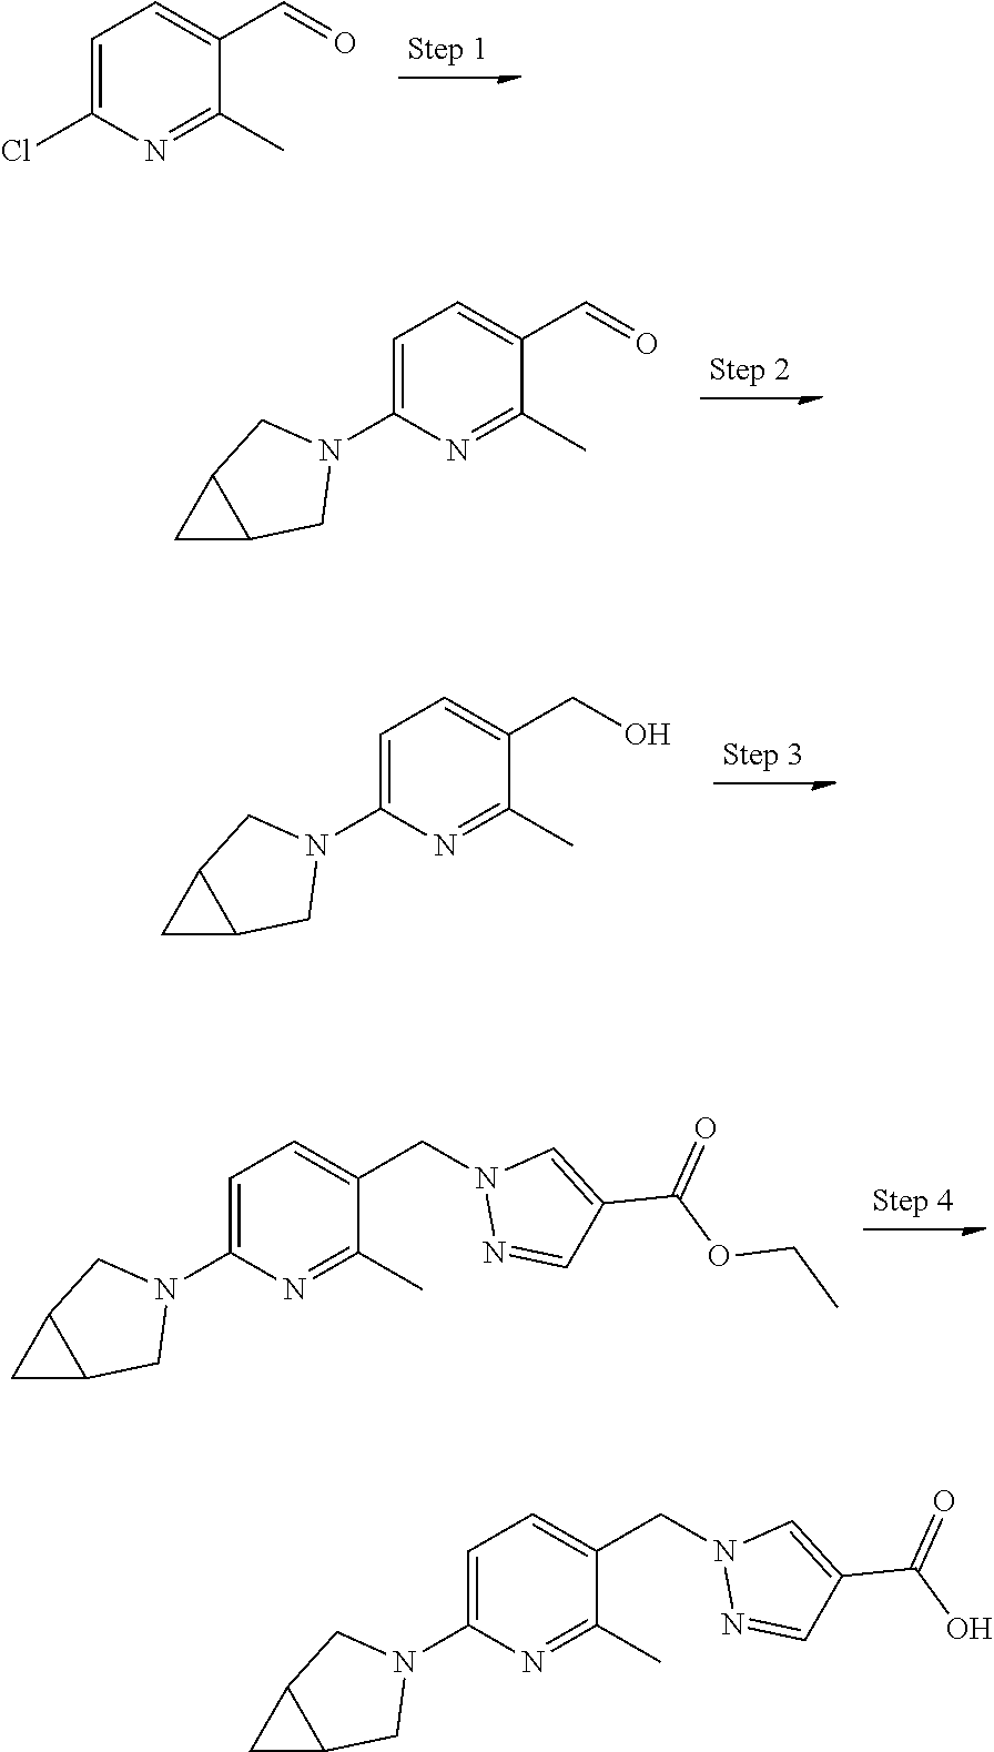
C1=C(Cl)N=C(C)C(C=O)=C1.C1=C(N2CC3C(C2)C3)N=C(C)C(C=O)=C1.C1=C(N2CC3C(C2)C3)N=C(C)C(CO)=C1.C1=C(N2CC3C(C2)C3)N=C(C)C(CN2N=CC(C(OCC)=O)=C2)=C1.C1=C(N2CC3C(C2)C3)N=C(C)C(CN2N=CC(C(O)=O)=C2)=C1
